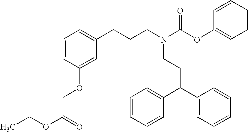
N(CCC(C1=CC=CC=C1)C1=CC=CC=C1)(CCCC1=CC=CC(OCC(OCC)=O)=C1)C(OC1=CC=CC=C1)=O
